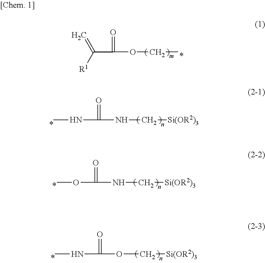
C(C(=O)OCC)([R1])=C.CNC(=O)NC[Si(OR2)3].N(C[Si(OR2)3])C(=O)OC.O(C[Si(OR2)3])C(=O)NC
